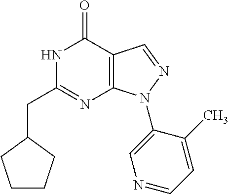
C1CCC(CC2=NC3=C(C(=O)N2)C=NN3C2=CN=CC=C2C)C1
